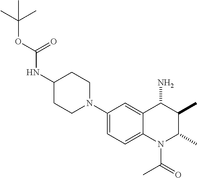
C1(N2CCC(NC(OC(C)(C)C)=O)CC2)=CC=C2C(=C1)C(N)C(C)C(C)N2C(=O)C
